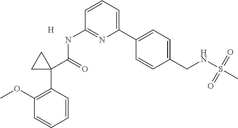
C1(OC)=C(C2(C(=O)NC3=NC(C4=CC=C(CNS(C)(=O)=O)C=C4)=CC=C3)CC2)C=CC=C1.[H]
